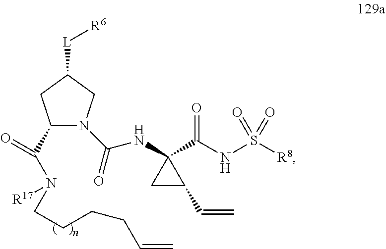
C1(C(N(CCCCC=C)[R17])=O)N(C(=O)NC2(C(NS([R8])(=O)=O)=O)CC2C=C)CC([L][R6])C1
